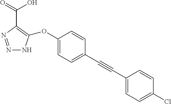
N1=NC(C(O)=O)=C(OC2=CC=C(C#CC3=CC=C(Cl)C=C3)C=C2)N1
